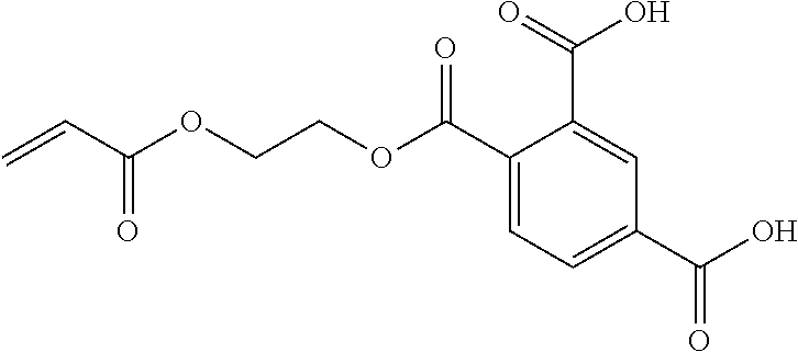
C=CC(OCCOC(C1=CC=C(C(O)=O)C=C1C(=O)O)=O)=O
